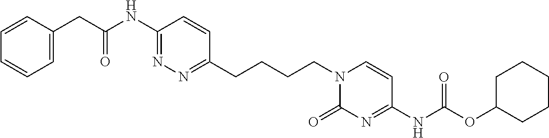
C1=CC=C(CC(NC2=NN=C(CCCCN3C(=O)N=C(NC(OC4CCCCC4)=O)C=C3)C=C2)=O)C=C1
